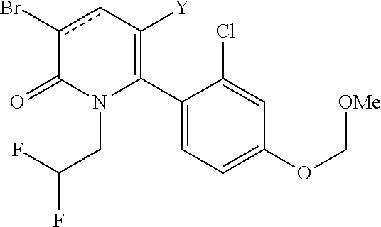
C1(C2=C([Y])cc(Br)C(=O)N2CC(F)F)=CC=C(OC[OMe])C=C1Cl
